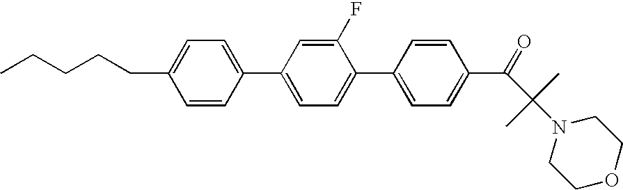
CCCCCC1=CC=C(C2=CC=C(C3=CC=C(C(=O)C(C)(C)N4CCOCC4)C=C3)C(F)=C2)C=C1
